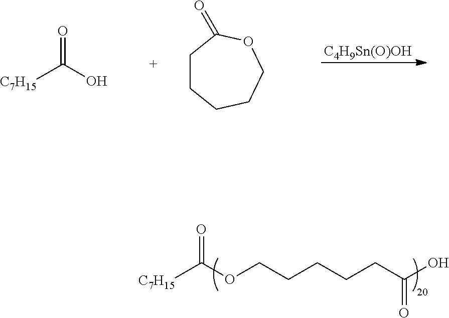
[C7H15]C(O)=O.C1CCCCOC1=O.[C4H9Sn(O)OH].[C7H15]C(OCCCCCC(O)=O)=O
